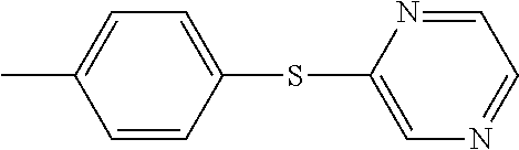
CC1=CC=C(SC2=CN=CC=N2)C=C1
